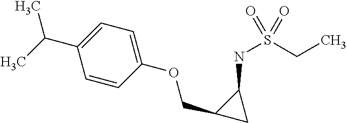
C1(COC2=CC=C(C(C)C)C=C2)CC1NS(CC)(=O)=O
